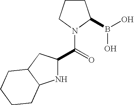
N1C(C(=O)N2C(B(O)O)CCC2)CC2C1CCCC2
